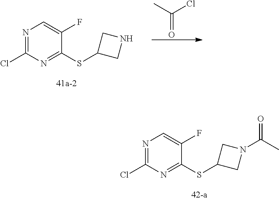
N1=C(Cl)N=C(SC2CN(C(=O)C)C2)C(F)=C1.N1=C(Cl)N=C(SC2CNC2)C(F)=C1.C(=O)(Cl)C
